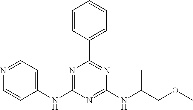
C1=CC(C2=NC(NC(COC)C)=NC(NC3=CC=NC=C3)=N2)=CC=C1
